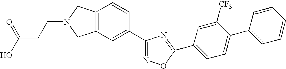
C12=C(C=C(C3=NOC(C4=CC=C(C5=CC=CC=C5)C([CF3])=C4)=N3)C=C1)CN(CCC(O)=O)C2
